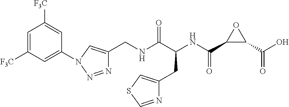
N1=NN(C2=CC([F3C])=CC([F3C])=C2)C=C1CNC(C(NC(C1C(C(O)=O)O1)=O)CC1=CSC=N1)=O
